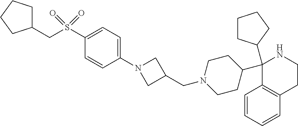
C1(C2CCN(CC3CN(C4=CC=C(S(=O)(=O)CC5CCCC5)C=C4)C3)CC2)(C2CCCC2)C2=C(CCN1)C=CC=C2
